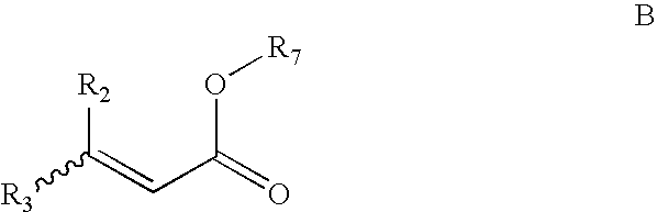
C([R2])(=CC(O[R7])=O)[R3]
